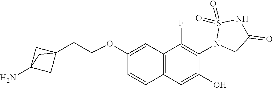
C12=C(C=C(O)C(N3CC(=O)NS3(=O)=O)=C1F)C=CC(OCCC13CC(N)(C1)C3)=C2
